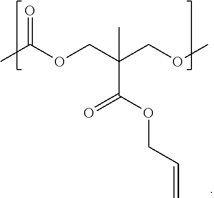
O=C(C)OCC(C(=O)OCC=C)(COC)C
